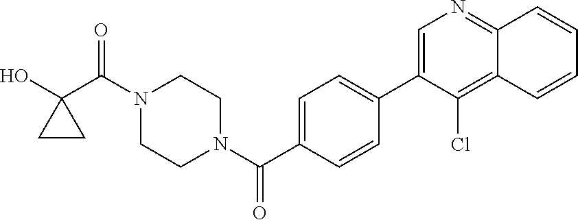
OC1(C(N2CCN(C(=O)C3=CC=C(C4=CN=C5C(=C4Cl)C=CC=C5)C=C3)CC2)=O)CC1
